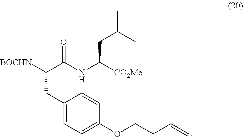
[BOCHN]C(C(NC([CO2Me])CC(C)C)=O)CC1=CC=C(OCCC=C)C=C1
